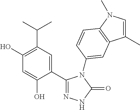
C1(C2=CC(C(C)C)=C(O)C=C2O)=NNC(=O)N1C1=CC2=C(N(C)C=C2C)C=C1
